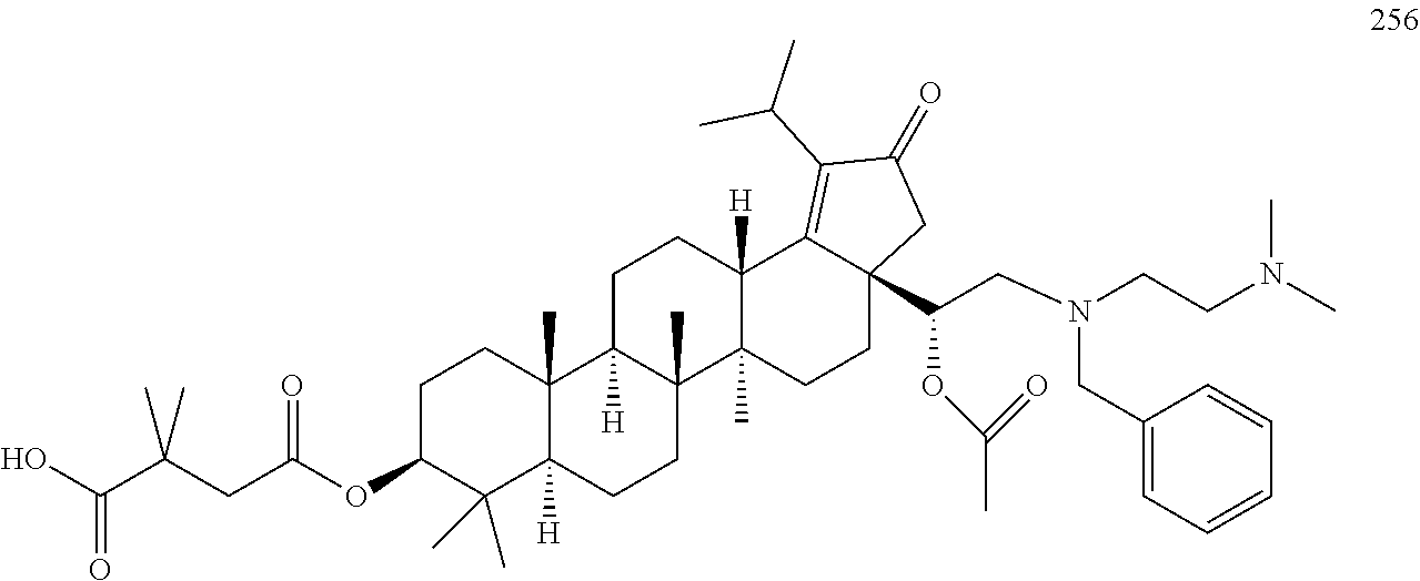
OC(C(CC(OC1C(C)(C)C2([H])C(C)(CC1)C1([H])C(C)(CC2)C2(C)C([H])(CC1)C1=C(C(C)C)C(=O)CC1(C(CN(CCN(C)C)CC1=CC=CC=C1)OC(C)=O)CC2)=O)(C)C)=O
